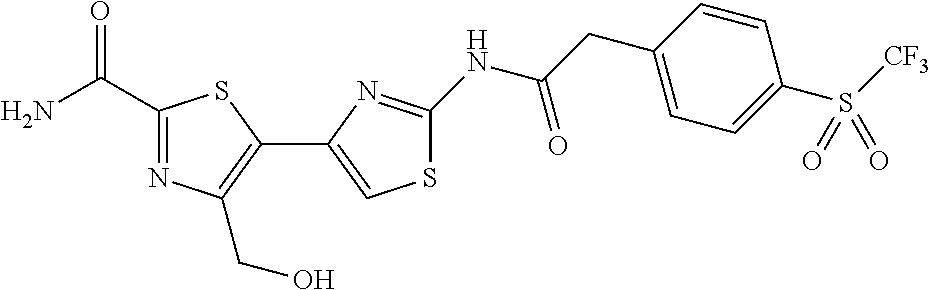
C1(C(N)=O)=NC(CO)=C(C2=CSC(NC(CC3=CC=C(S([CF3])(=O)=O)C=C3)=O)=N2)S1
